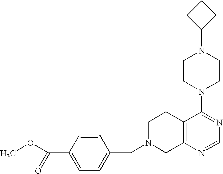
C(N1CCC2=C(C1)N=CN=C2N1CCN(C2CCC2)CC1)C1=CC=C(C(=O)OC)C=C1
